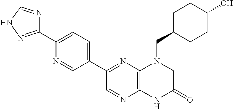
C12=C(N=C(C3=CC=C(C4=NNC=N4)N=C3)C=N1)N(CC1CCC(O)CC1)CC(=O)N2
